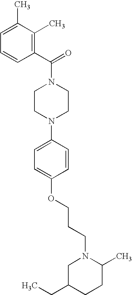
C1=CC(C(N2CCN(C3=CC=C(OCCCN4CC(CC)CCC4C)C=C3)CC2)=O)=C(C)C(C)=C1
